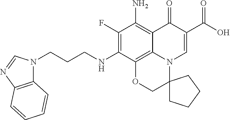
C(CCNC1=C(F)C(N)=C2C3=C1OCC1(N3C=C(C(O)=O)C2=O)CCCC1)N1C2=C(N=C1)C=CC=C2
